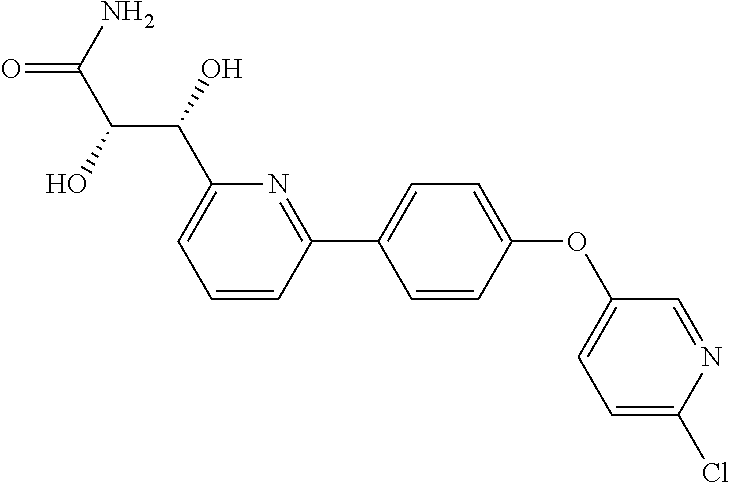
C1=CC(C2=CC=C(OC3=CC=C(Cl)N=C3)C=C2)=NC(C(C(C(=O)N)O)O)=C1
